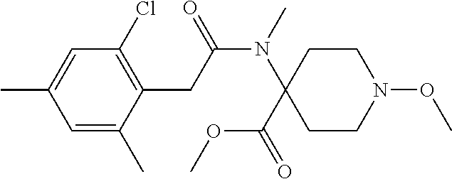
C1=C(C)C=C(C)C(CC(N(C2(C(OC)=O)CCN(OC)CC2)C)=O)=C1Cl
